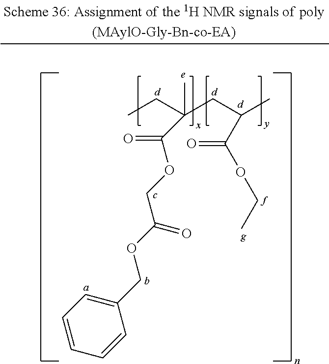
CCC(CC(C)C(=O)OCC)(C(OCC(OCC1=CC=CC=C1)=O)=O)C
